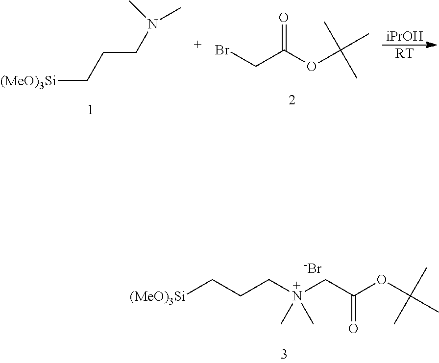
[iPrOH].[RT].[(MeO)3Si]CCCN(C)C.BrCC(OC(C)(C)C)=O.[(MeO)3Si]CCCN(CC(OC(C)(C)C)=O)(C)C.[-Br]
